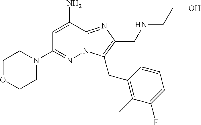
C1OCCN(C2=NN3C(=NC(CNCCO)=C3CC3=C(C)C(F)=CC=C3)C(N)=C2)C1
